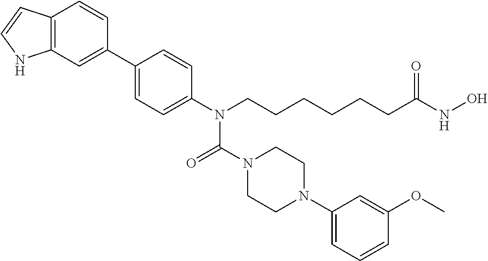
C12=C(C=C(C3=CC=C(N(CCCCCCC(NO)=O)C(N4CCN(C5=CC=CC(OC)=C5)CC4)=O)C=C3)C=C1)NC=C2
